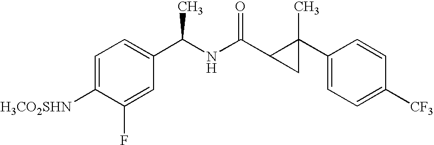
C1=C([H3CO2SHN])C(F)=CC(C(NC(C2CC2(C2=CC=C([CF3])C=C2)C)=O)C)=C1
